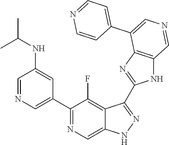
C1(C2=CN=CC(NC(C)C)=C2)=NC=C2C(=C1F)C(C1=NC3=C(N1)C=NC=C3C1=CC=NC=C1)=NN2
